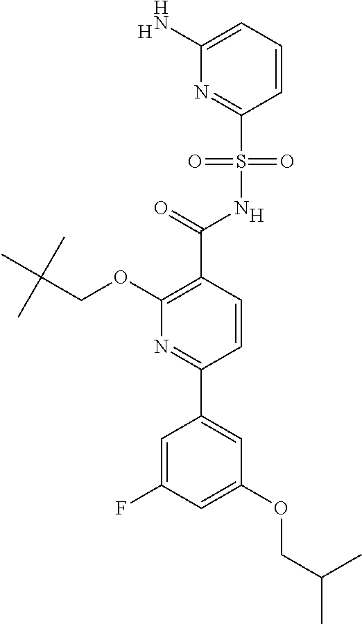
[H].C1(C(=O)NS(C2=NC(N)=CC=C2)(=O)=O)=C(OCC(C)(C)C)N=C(C2=CC(OCC(C)C)=CC(F)=C2)C=C1.[H]
